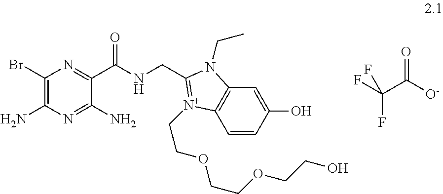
C1(Br)=C(N)N=C(N)C(C(NCC2=[N+](CCOCCOCCO)C3=C(C=C(O)C=C3)N2CC)=O)=N1.FC(C([O-])=O)(F)F
